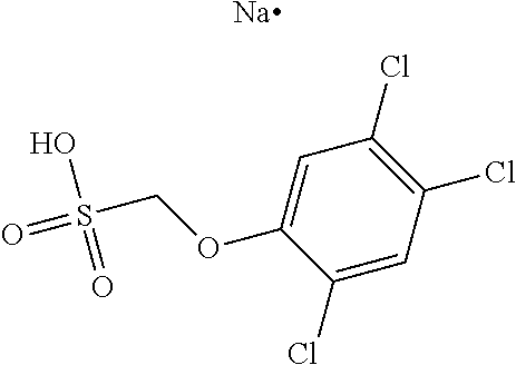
C1(Cl)=CC(Cl)=C(Cl)C=C1OCS(O)(=O)=O.[Na]
